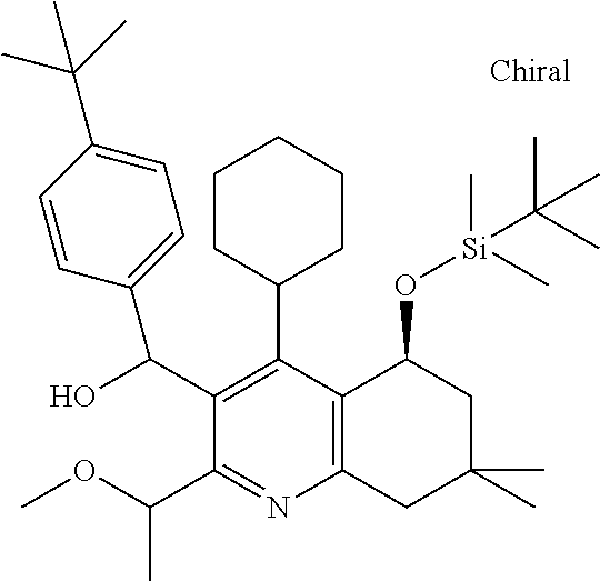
C1(C2=C(C(O)C3=CC=C(C(C)(C)C)C=C3)C(C(OC)C)=NC3=C2C(O[Si](C(C)(C)C)(C)C)CC(C)(C)C3)CCCCC1
